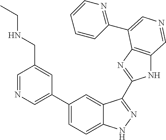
C1(C2=CN=CC(CNCC)=C2)=CC=C2C(=C1)C(C1=NC3=C(N1)C=NC=C3C1=NC=CC=C1)=NN2
